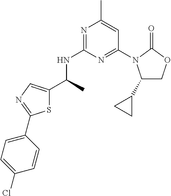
S1C(C(C)NC2=NC(C)=CC(N3C(C4CC4)COC3=O)=N2)=CN=C1C1=CC=C(Cl)C=C1
